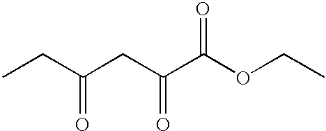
C(C(CC(C(OCC)=O)=O)=O)C
